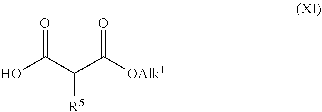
OC(C(C([OAlk1])=O)[R5])=O
